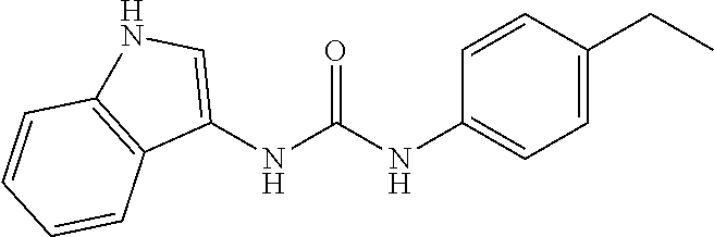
C1=C(CC)C=CC(NC(NC2=CNC3=C2C=CC=C3)=O)=C1
